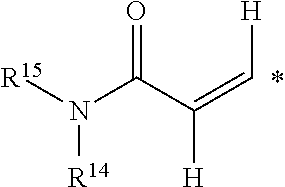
[R15]N(C(C(=C[H])[H])=O)[R14]
